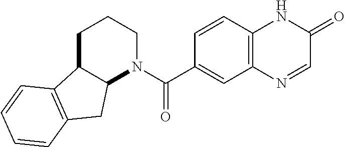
C1C2C(N(C(C3=CC4=C(C=C3)NC(=O)C=N4)=O)CC1)CC1=C2C=CC=C1
